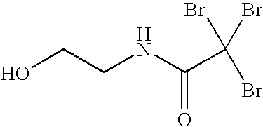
OCCNC(C(Br)(Br)Br)=O
